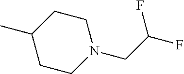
C1CC(C)CCN1CC(F)F
